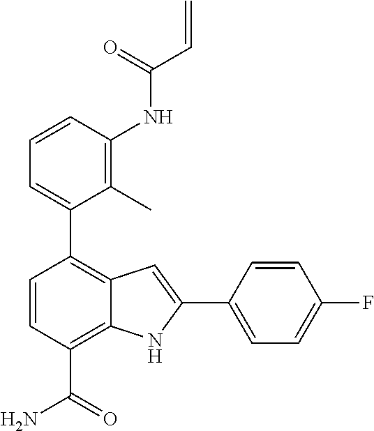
C1(C)=C(NC(C=C)=O)C=CC=C1C1=C2C(=C(C(=O)N)C=C1)NC(C1=CC=C(F)C=C1)=C2
